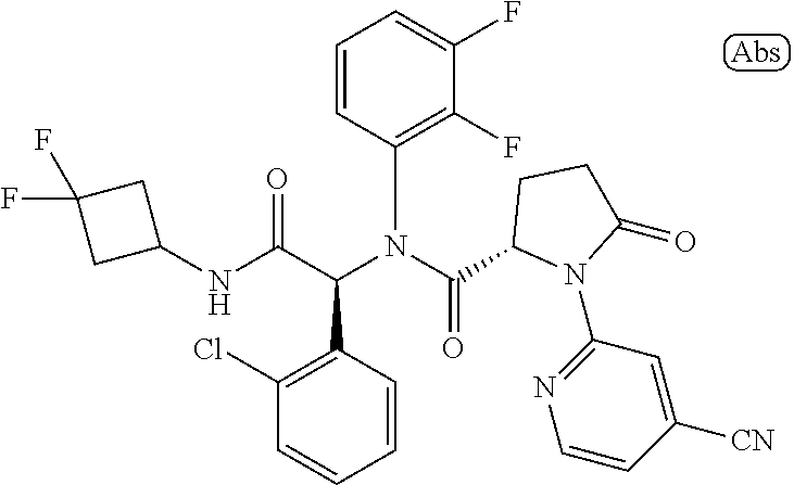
N(C(C(N(C(=O)C1N(C2=NC=CC([CN])=C2)C(=O)CC1)C1=C(F)C(F)=CC=C1)C1=C(Cl)C=CC=C1)=O)C1CC(F)(F)C1
